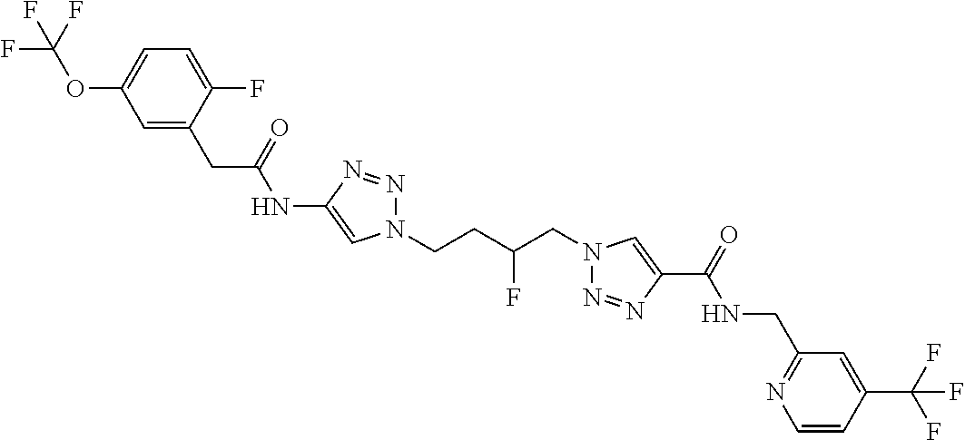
C1(NC(CC2=CC(OC(F)(F)F)=CC=C2F)=O)=CN(CCC(CN2N=NC(C(=O)NCC3=NC=CC(C(F)(F)F)=C3)=C2)F)N=N1
